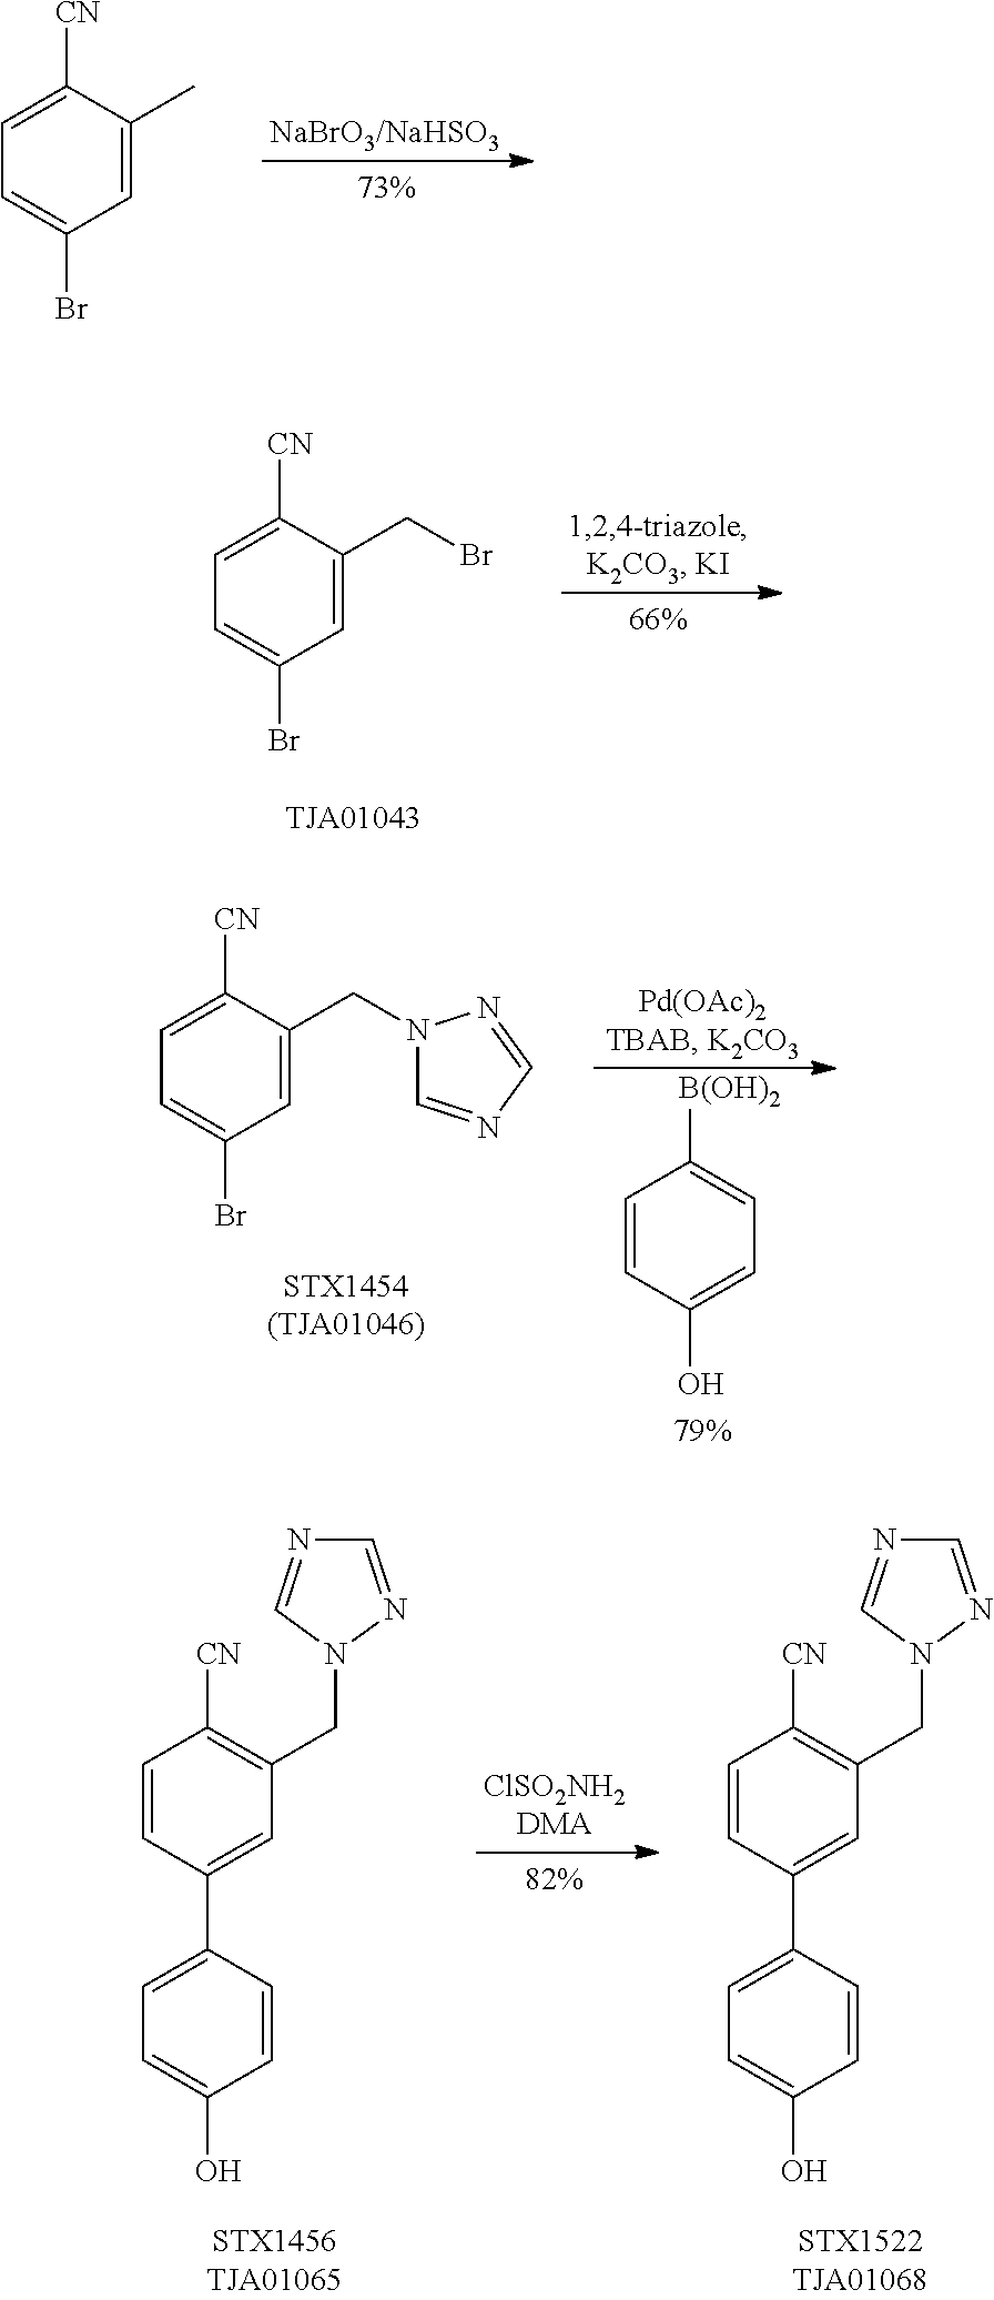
C1=C(C)C([CN])=CC=C1Br.C1=C(CBr)C([CN])=CC=C1Br.C1=C(CN2C=NC=N2)C([CN])=CC=C1Br.C1=CC(O)=CC=C1[B(OH)2].C1=NN(CC2=C([CN])C=CC(C3=CC=C(O)C=C3)=C2)C=N1.C1=NN(CC2=C([CN])C=CC(C3=CC=C(O)C=C3)=C2)C=N1
